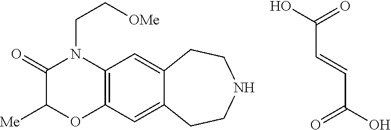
C(C=CC(=O)O)(=O)O.C12=C(C=C3C(=C1)CCNCC3)OC([Me])C(=O)N2CC[OMe]
